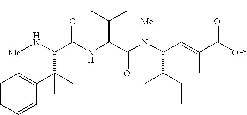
N(C(C(N(C(C=C(C([OEt])=O)C)C(CC)C)[Me])=O)C(C)(C)C)C(=O)C(N[Me])C(C)(C1=CC=CC=C1)C
